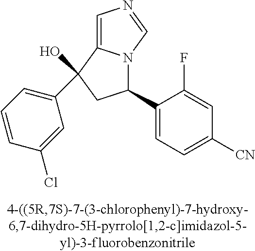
C1=C2N(C=N1)C(C1=CC=C([CN])C=C1F)CC2(C1=CC=CC(Cl)=C1)O
